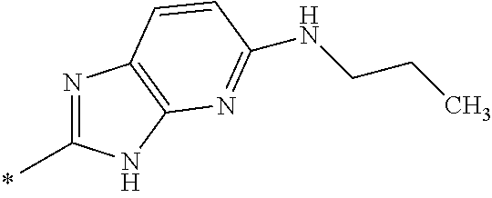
N1=C(C)NC2=C1C=CC(NCCC)=N2
